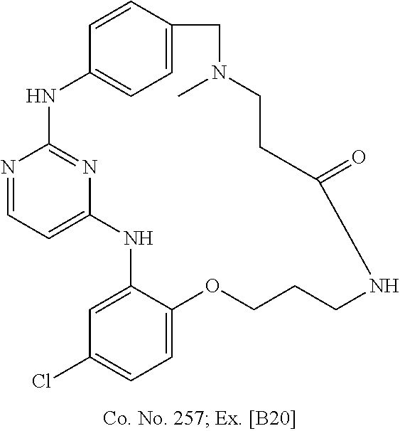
N1=CC=C2N=C1NC1=CC=C(C=C1)CN(C)CCC(=O)NCCCOC1=CC=C(Cl)C=C1N2
